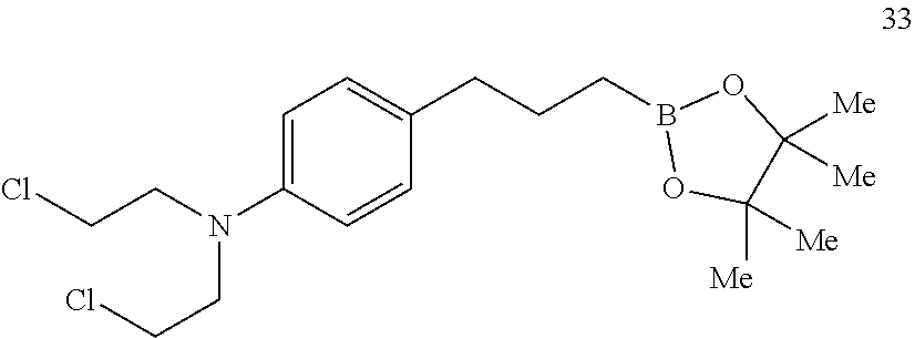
C1=C(N(CCCl)CCCl)C=CC(CCCB2OC([Me])([Me])C([Me])([Me])O2)=C1
